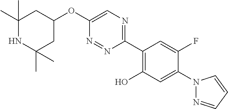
C1(OC2=CN=C(C3=C(O)C=C(N4N=CC=C4)C(F)=C3)N=N2)CC(C)(C)NC(C)(C)C1
